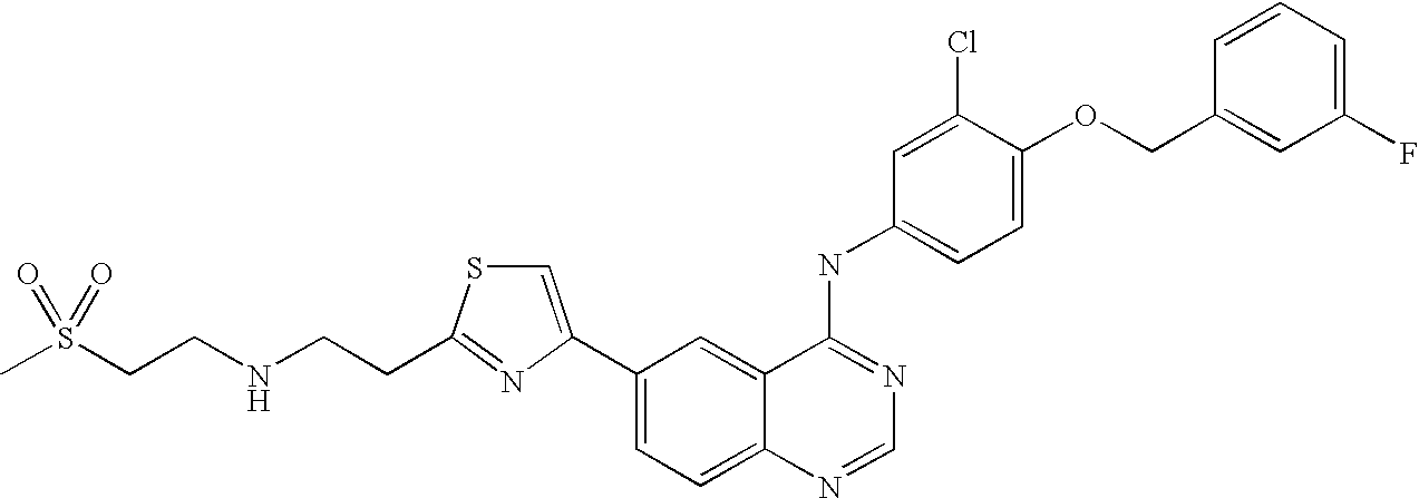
C1(C2=CSC(CCNCCS(C)(=O)=O)=N2)=CC=C2C(=C1)C(NC1=CC=C(OCC3=CC(F)=CC=C3)C(Cl)=C1)=NC=N2
